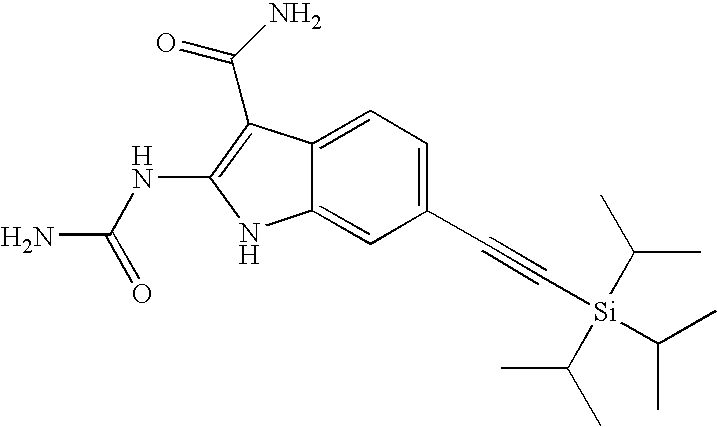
C1(C#C[Si](C(C)C)(C(C)C)C(C)C)=CC=C2C(=C1)NC(NC(N)=O)=C2C(N)=O
